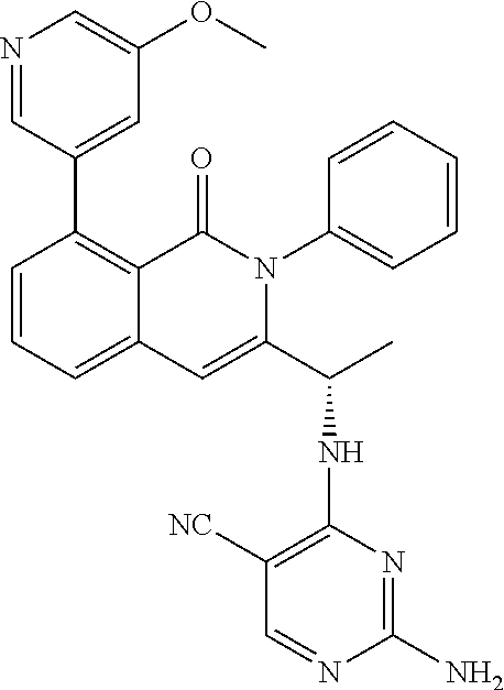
C1(C2=CC(OC)=CN=C2)=C2C(=CC=C1)C=C(C(C)NC1=C([NC])C=NC(N)=N1)N(C1=CC=CC=C1)C2=O
